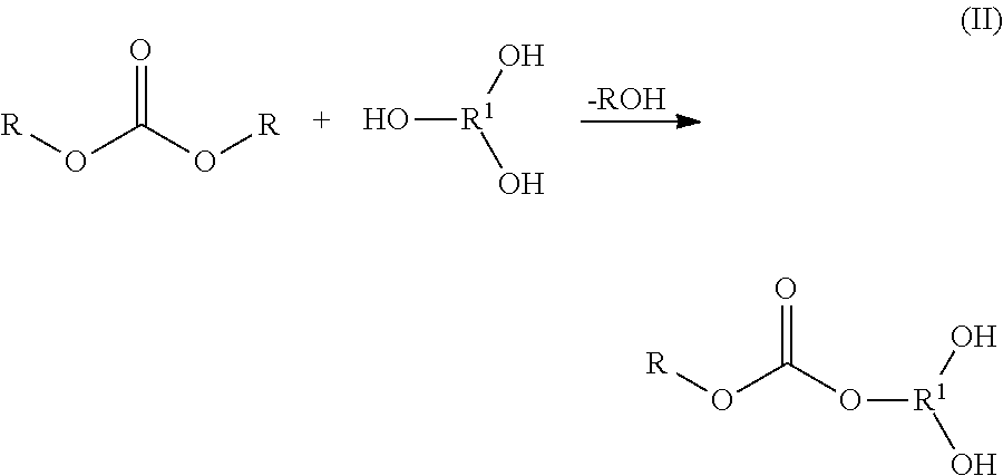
[-ROH].[R]OC(O[R])=O.O[R1](O)O.[R]OC(O[R1](O)O)=O
